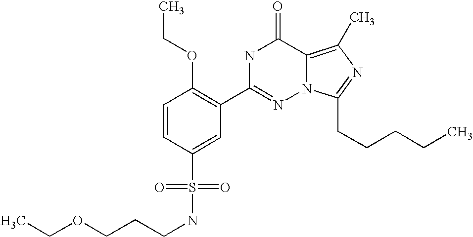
C1=CC(S(NCCCOCC)(=O)=O)=CC(C2=NN3C(=C(C)N=C3CCCCC)C(=O)N2)=C1OCC
